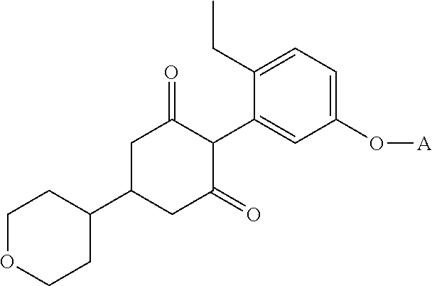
C1C(C2CCOCC2)CC(=O)C(C2=CC(O[A])=CC=C2CC)C1=O
